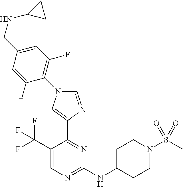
C1(C(F)(F)F)=CN=C(NC2CCN(S(C)(=O)=O)CC2)N=C1C1=CN(C2=C(F)C=C(CNC3CC3)C=C2F)C=N1
